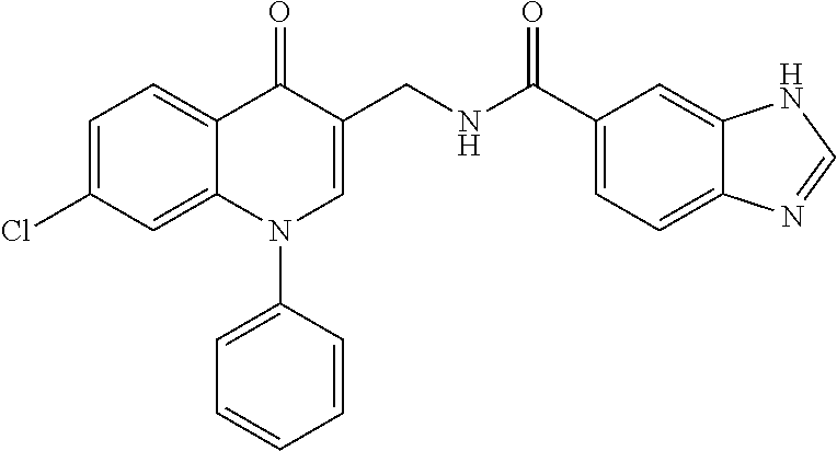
C1=C(Cl)C=C2C(=C1)C(=O)C(CNC(C1=CC=C3C(=C1)NC=N3)=O)=CN2C1=CC=CC=C1
